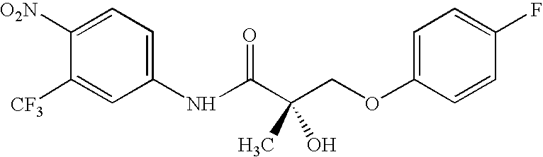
C1(NC(C(O)(COC2=CC=C(F)C=C2)C)=O)=CC=C([O2N])C([CF3])=C1
